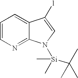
C1=CN=C2C(=C1)C([l])=CN2[Si](C)(C)C(C)(C)C
